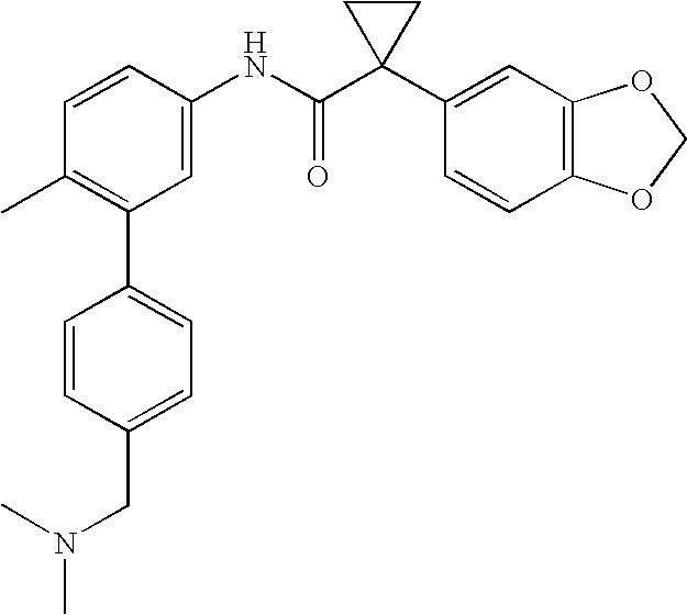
C1=CC(NC(C2(C3=CC4=C(C=C3)OCO4)CC2)=O)=CC(C2=CC=C(CN(C)C)C=C2)=C1C
